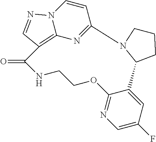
N12C3=C(C=N1)C(=O)NCCOC1=NC=C(F)C=C1C1CCCN1C(=N3)C=C2
